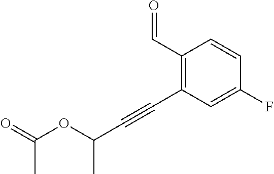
C1(C=O)=C(C#CC(OC(=O)C)C)C=C(F)C=C1
